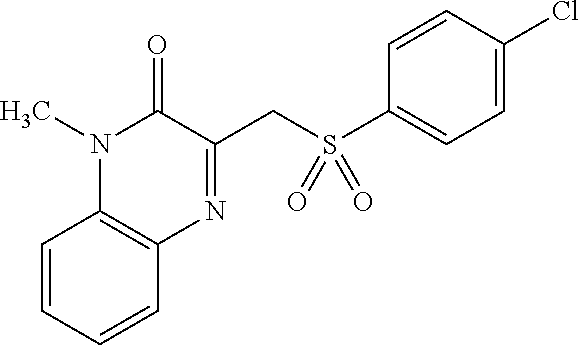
C1=CC=CC2=C1N=C(CS(C1=CC=C(Cl)C=C1)(=O)=O)C(=O)N2C
